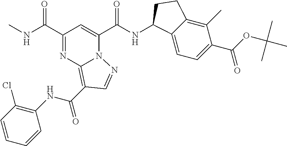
CNC(=O)C1=NC2=C(C(NC3=C(Cl)C=CC=C3)=O)C=NN2C(C(=O)NC2C3=CC=C(C(=O)OC(C)(C)C)C(C)=C3CC2)=C1
